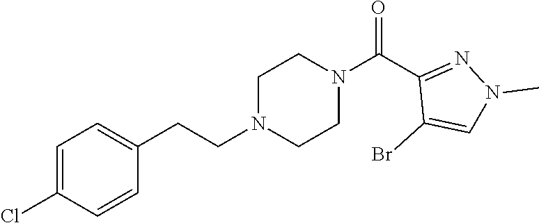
C1=C(Cl)C=CC(CCN2CCN(C(C3=NN(C)C=C3Br)=O)CC2)=C1
